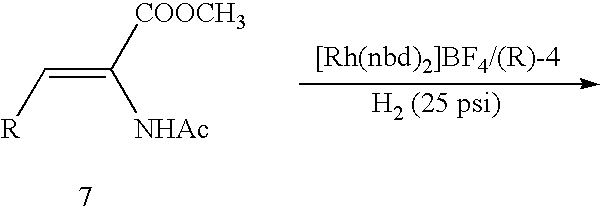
[R]C=C([NHAc])[COOCH3]
